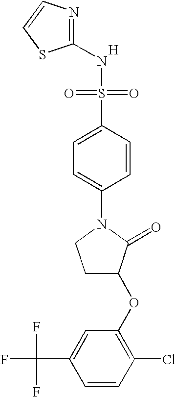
N1=C(NS(=O)(=O)C2=CC=C(N3CCC(OC4=C(Cl)C=CC(C(F)(F)F)=C4)C3=O)C=C2)SC=C1.[H]
